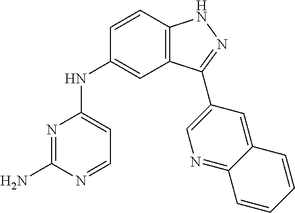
N1=C(N)N=CC=C1NC1=CC2=C(C=C1)NN=C2C1=CN=C2C(=C1)C=CC=C2
